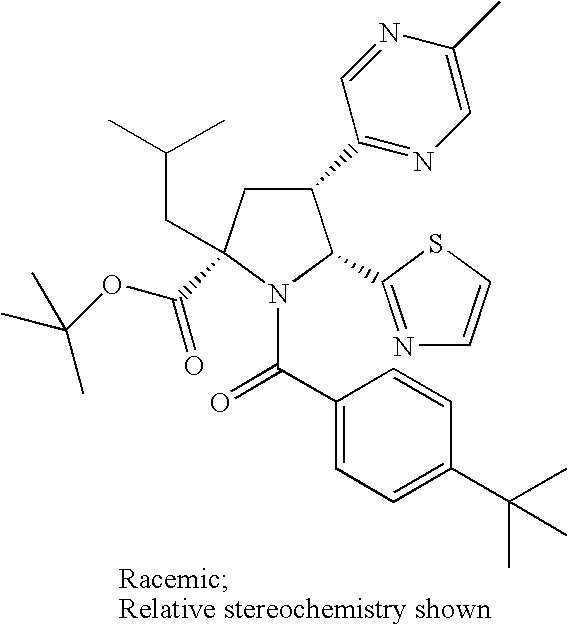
C1(C2=NC=C(C)N=C2)CC(C(OC(C)(C)C)=O)(CC(C)C)N(C(C2=CC=C(C(C)(C)C)C=C2)=O)C1C1=NC=CS1
